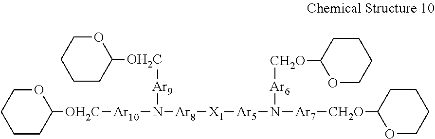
O1CCCCC1[OH2C][Ar10]N([Ar8][X1][Ar5]N([Ar7][CH2O]C1OCCCC1)[Ar6][CH2O]C1OCCCC1)[Ar9][OH2C]C1OCCCC1
